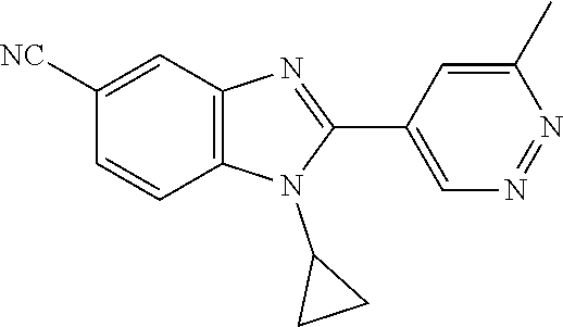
C1([NC])=CC2=C(C=C1)N(C1CC1)C(C1=CN=NC(C)=C1)=N2
